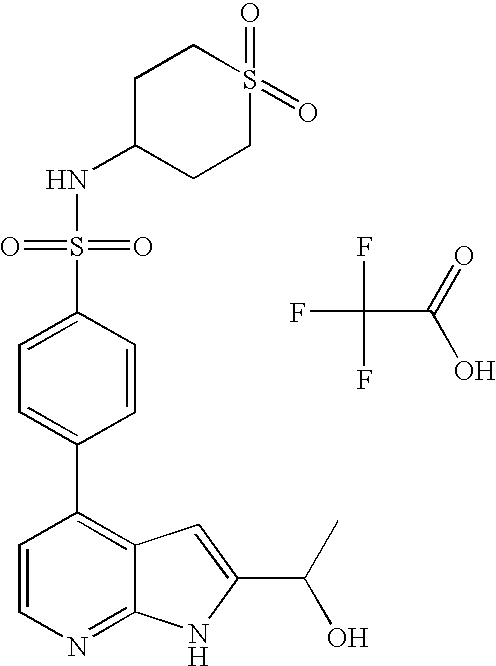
N(S(C1=CC=C(C2=C3C(=NC=C2)NC(C(O)C)=C3)C=C1)(=O)=O)C1CCS(=O)(=O)CC1.FC(F)(F)C(=O)O
